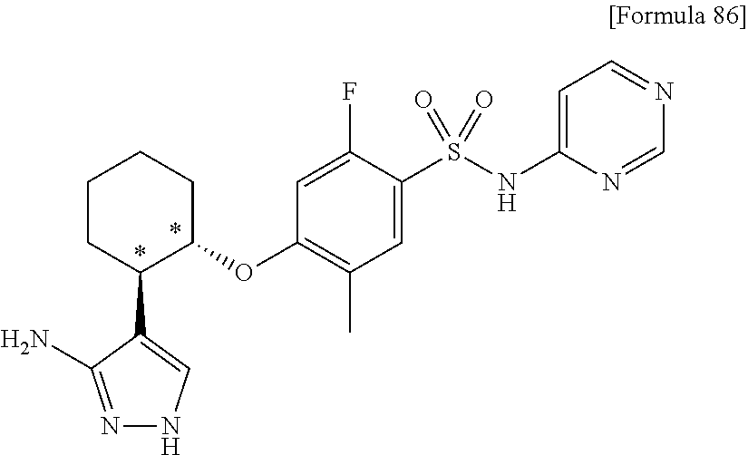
C1=C(S(NC2=CC=NC=N2)(=O)=O)C(F)=CC(OC2C(C3=CNN=C3N)CCCC2)=C1C
